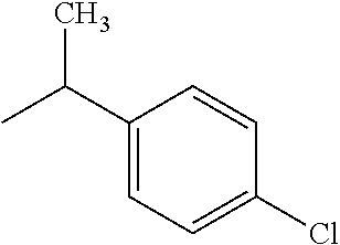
CC(C1=CC=C(Cl)C=C1)C
